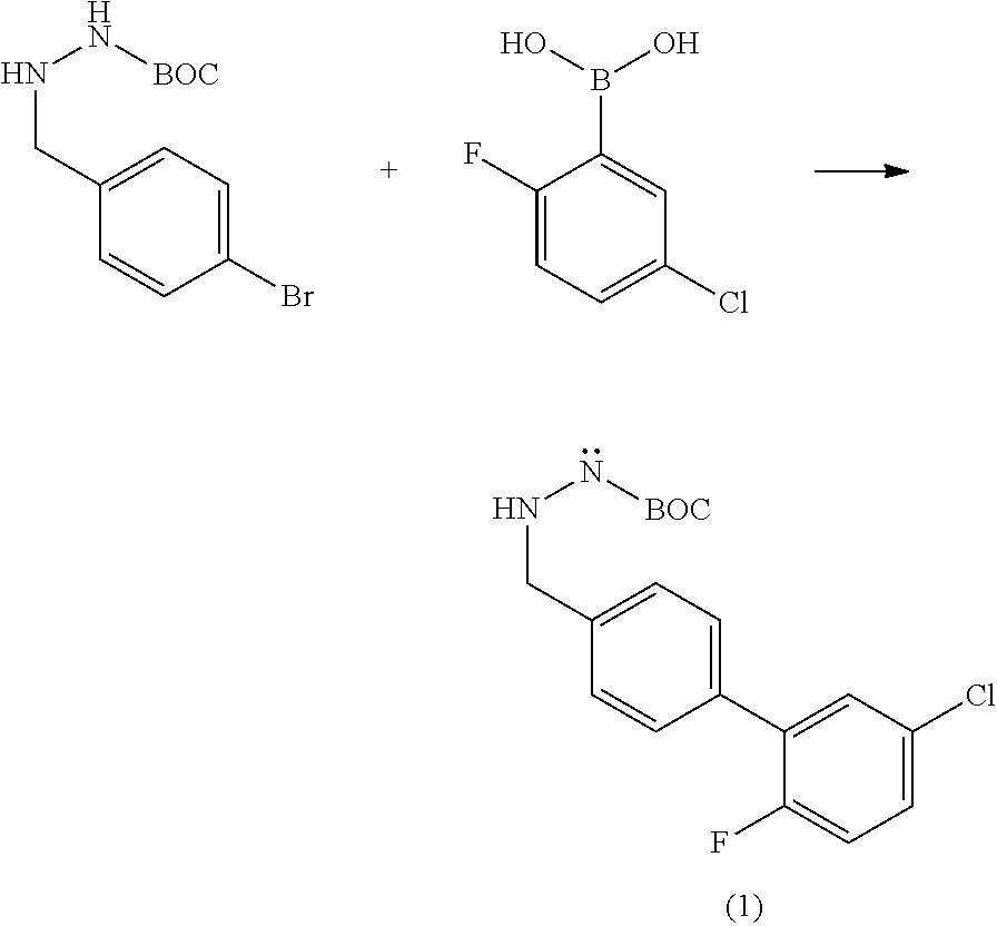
C1(Br)=CC=C(CNN[BOC])C=C1.C1(Cl)=CC=C(F)C(B(O)O)=C1.C1(C2=CC(Cl)=CC=C2F)=CC=C(CNN[BOC])C=C1
